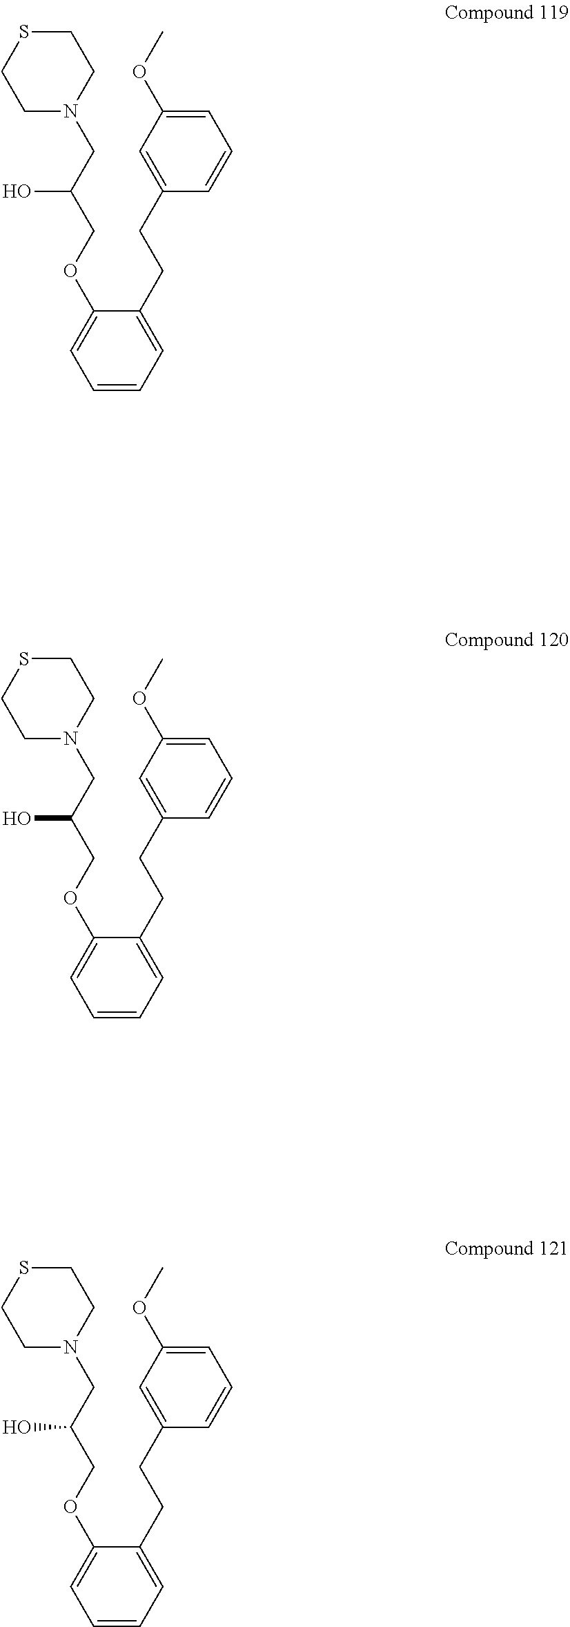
C1N(CC(COC2=CC=CC=C2CCC2=CC(OC)=CC=C2)O)CCSC1.C1N(CC(COC2=CC=CC=C2CCC2=CC(OC)=CC=C2)O)CCSC1.C1N(CC(COC2=CC=CC=C2CCC2=CC(OC)=CC=C2)O)CCSC1
